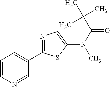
C1=CN=CC(C2=NC=C(N(C(C(C)(C)C)=O)C)S2)=C1
